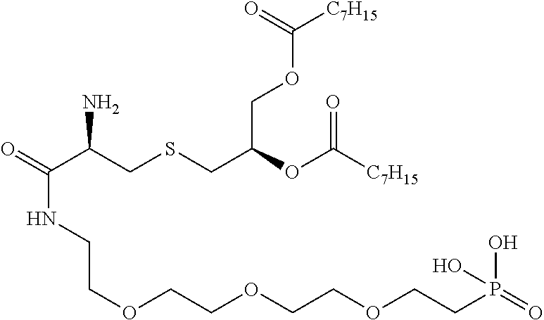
O=C(C(CSCC(OC([C7H15])=O)COC([C7H15])=O)N)NCCOCCOCCOCCP(=O)(O)O
